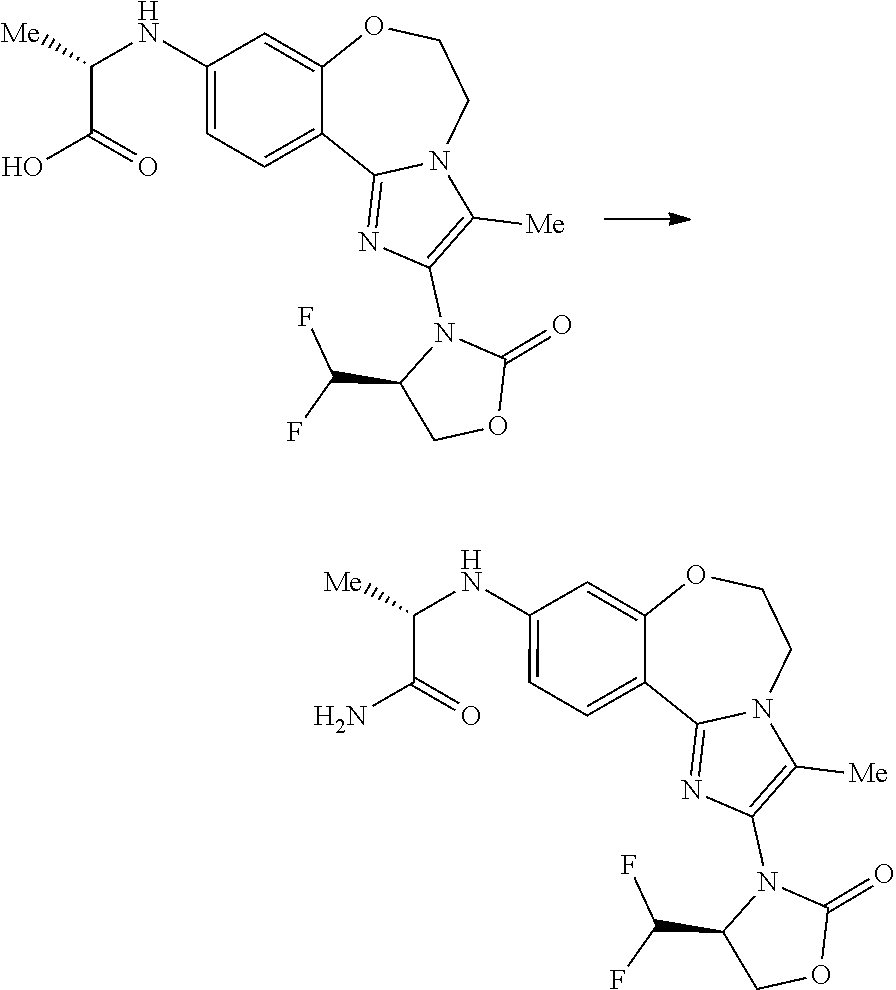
C12=NC(N3C(C(F)F)COC3=O)=C([Me])N1CCOC1=CC(NC(C(O)=O)[Me])=CC=C21.C12=NC(N3C(C(F)F)COC3=O)=C([Me])N1CCOC1=CC(NC(C(N)=O)[Me])=CC=C21
